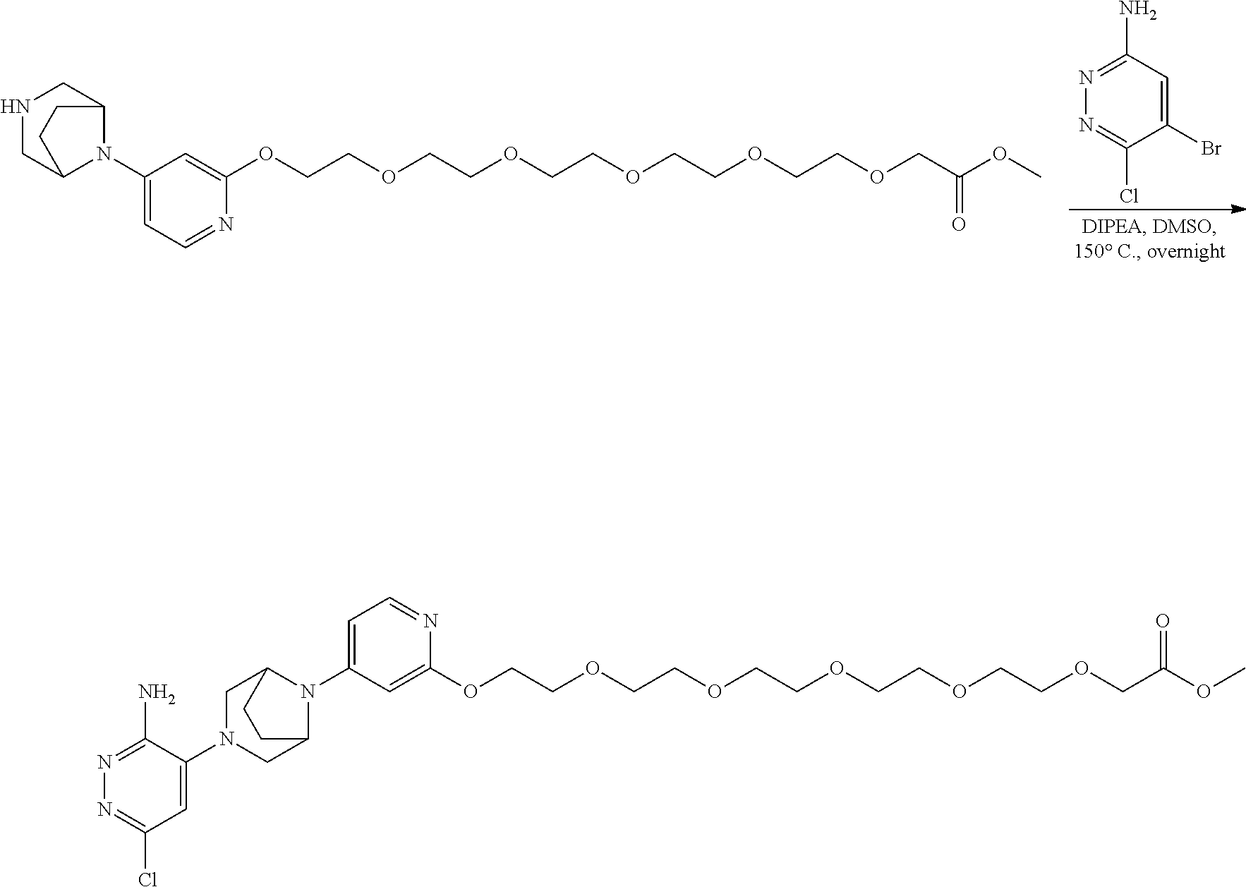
N1=C(N)C=C(Br)C(Cl)=N1.C1(N2C3CNCC2CC3)=CC=NC(OCCOCCOCCOCCOCCOCC(OC)=O)=C1.C1(N2C3CN(C4=CC(Cl)=NN=C4N)CC2CC3)=CC=NC(OCCOCCOCCOCCOCCOCC(OC)=O)=C1
